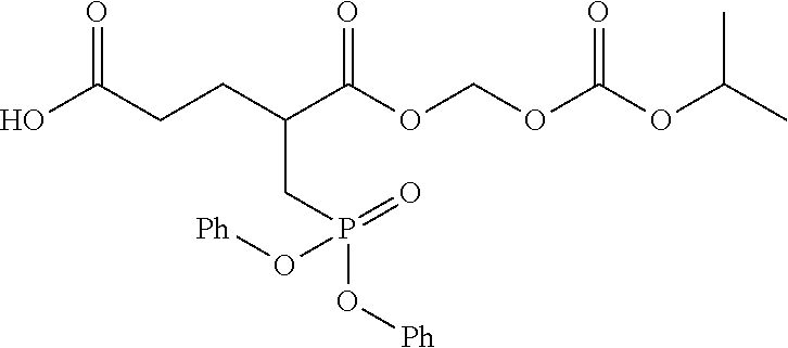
OC(CCC(C(OCOC(OC(C)C)=O)=O)CP(O[Ph])(=O)O[Ph])=O
